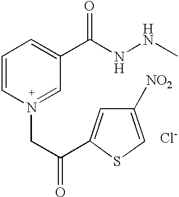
[Cl-].C1=C[N+](CC(=O)C2=CC([NO2])=CS2)=CC(C(NNC)=O)=C1
